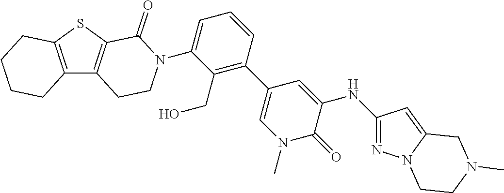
C12=C(C3=C(S1)C(=O)N(C1=CC=CC(C4=CN(C)C(=O)C(NC5=NN6C(=C5)CN(C)CC6)=C4)=C1CO)CC3)CCCC2
